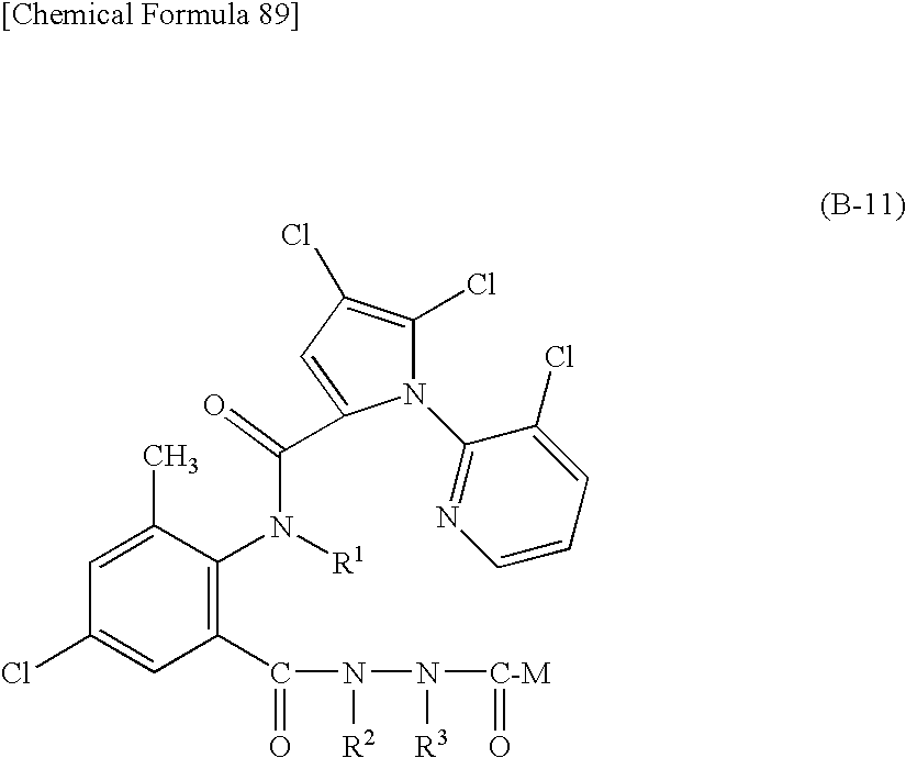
N1(C2=NC=CC=C2Cl)C(Cl)=C(Cl)C=C1C(=O)N([R1])C1=C(C(=O)N([R2])N([R3])[C-M]=O)C=C(Cl)C=C1C
